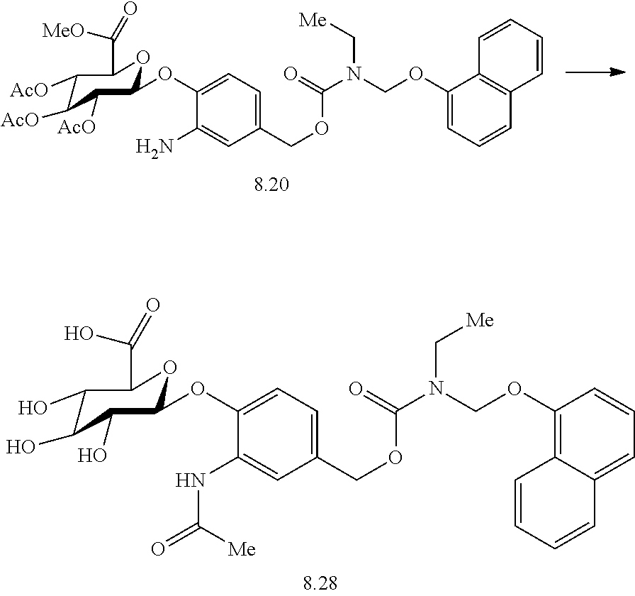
C1(COC(N(COC2=CC=CC3=C2C=CC=C3)C[Me])=O)=CC=C(OC2C([AcO])C([AcO])C([AcO])C(C([MeO])=O)O2)C(N)=C1.C1(COC(N(COC2=C3C(=CC=C2)C=CC=C3)C[Me])=O)=CC=C(OC2C(O)C(O)C(O)C(C(O)=O)O2)C(NC([Me])=O)=C1
